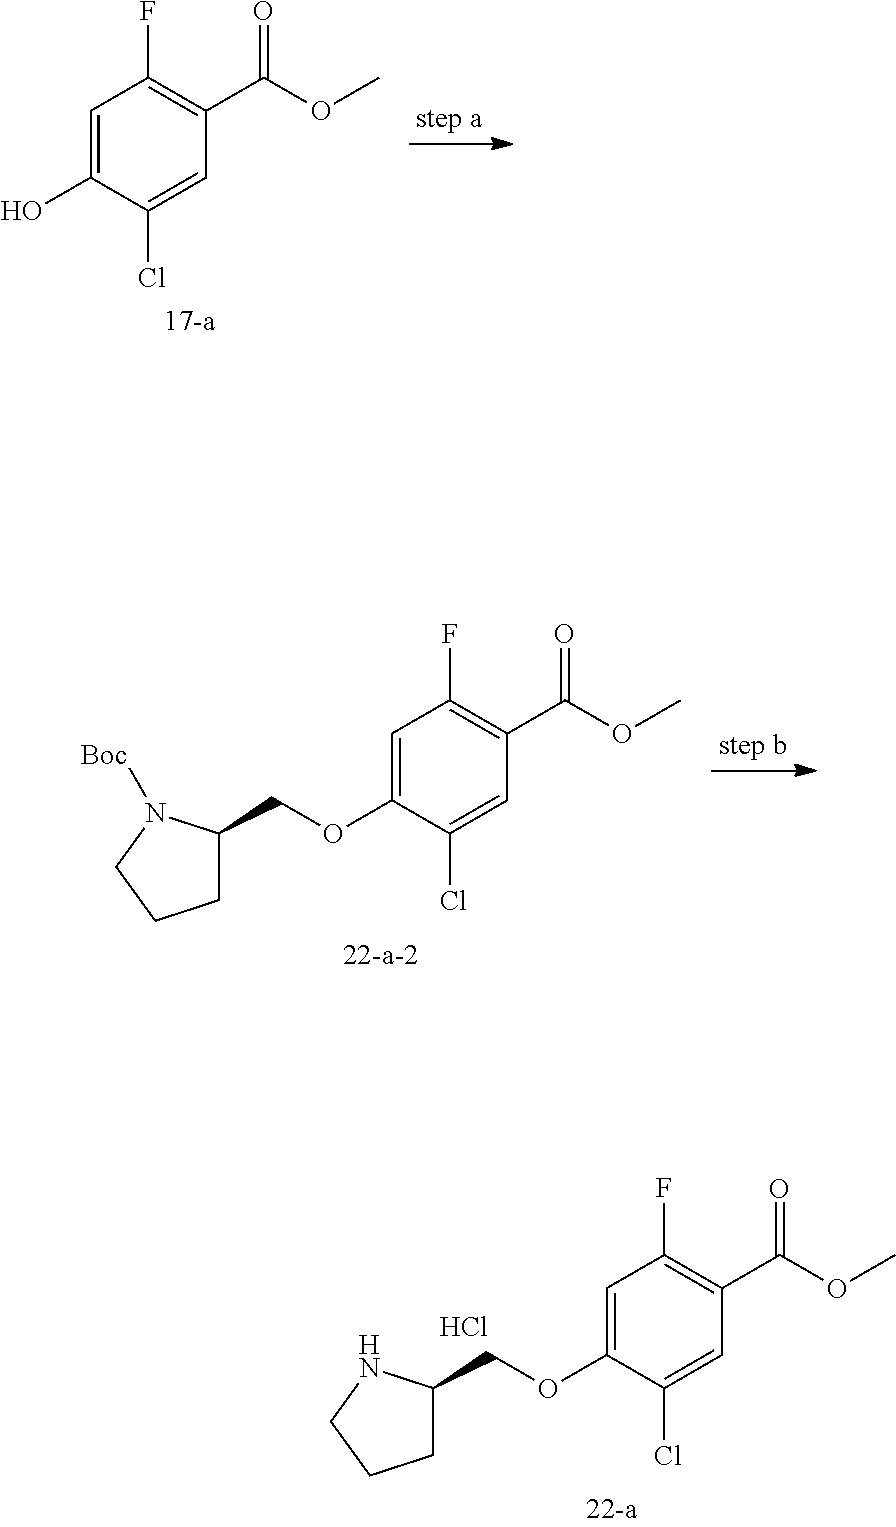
C1=C(O)C(Cl)=CC(C(=O)OC)=C1F.C1=C(OCC2CCCN2[Boc])C(Cl)=CC(C(=O)OC)=C1F.C1=C(OCC2CCCN2)C(Cl)=CC(C(=O)OC)=C1F.Cl
